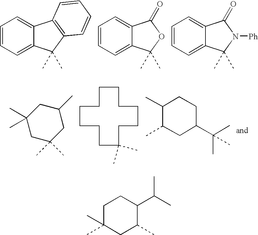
C1=CC=C2C(=C1)C1=C(C2(C)C)C=CC=C1.C1=CC=C2C(=C1)C(=O)OC2(C)C.C1=CC=C2C(=C1)C(=O)N([Ph])C2(C)C.C1C(C)(C)CC(C)CC1(C)C.C1CCCCCCC(C)(C)CCCC1.C1(C)CC(C(C)(C)C)CCC1C.C1C(C)(C)CC(C)C(C(C)C)C1
